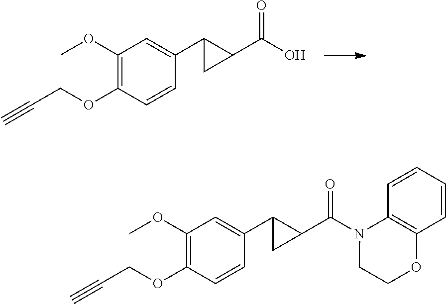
OC(C1C(C2=CC(OC)=C(OCC#C)C=C2)C1)=O.C12=C(OCCN1C(C1C(C3=CC(OC)=C(OCC#C)C=C3)C1)=O)C=CC=C2
